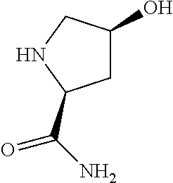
C1C(O)CNC1C(N)=O
